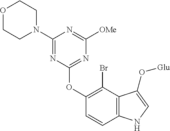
N1(C2=NC(OC3=C(Br)C4=C(C=C3)NC=C4O[Glu])=NC([OMe])=N2)CCOCC1
